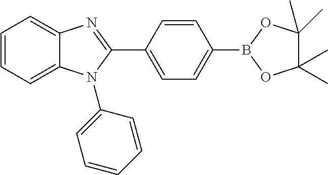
C1=CC=C2C(=C1)N=C(C1=CC=C(B3OC(C)(C)C(C)(C)O3)C=C1)N2C1=CC=CC=C1
